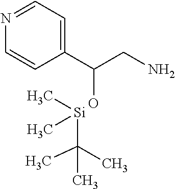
N1=CC=C(C(CN)O)C=C1.[Si](C(C)(C)C)(C)C
